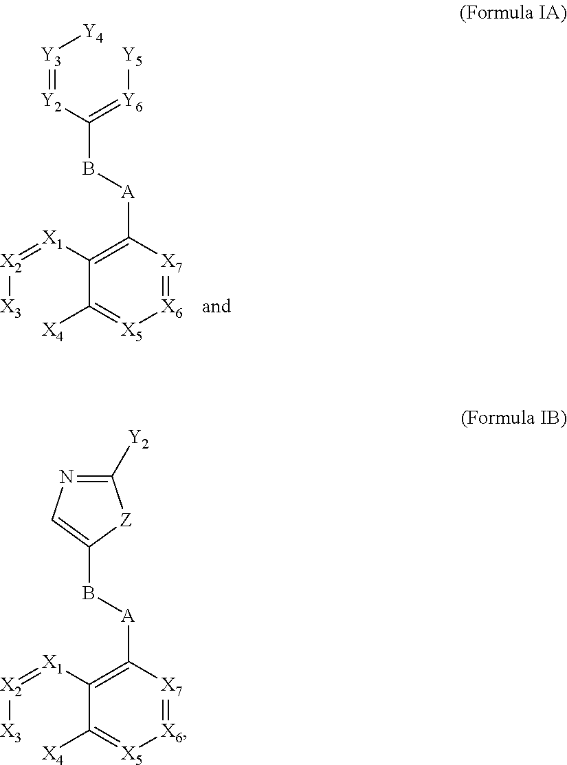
[Y3](=[Y2]C(=[Y6][Y5])B[A]C1=C([X1]=[X2][X3])C([X4])=[X5][X6]=[X7]1)[Y4].C1(B[A]C2=C([X1]=[X2][X3])C([X4])=[X5][X6]=[X7]2)=CN=C([Y2])[Z]1
